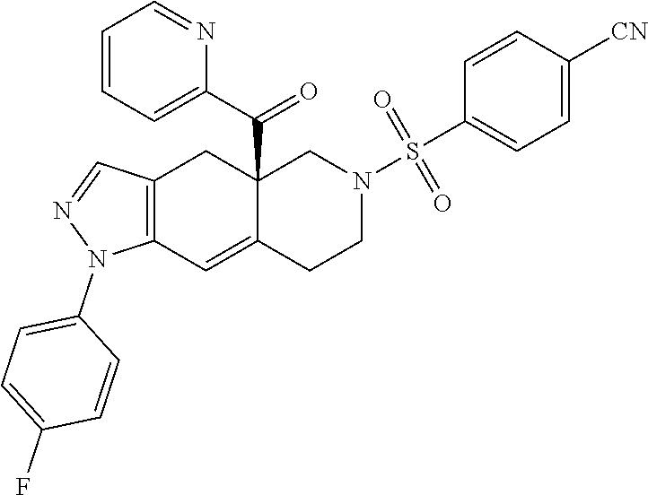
C12=C(C=C3C(C(C4=CC=CC=N4)=O)(C1)CN(S(=O)(=O)C1=CC=C([CN])C=C1)CC3)N(C1=CC=C(F)C=C1)N=C2
